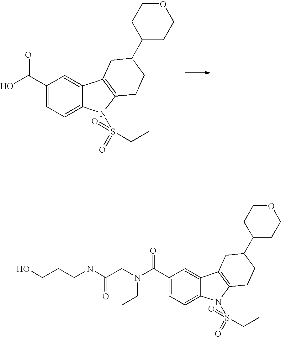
C1(C(O)=O)=CC=C2C(=C1)C1=C(N2S(=O)(=O)CC)CCC(C2CCOCC2)C1.C1(C(N(CC(NCCCO)=O)CC)=O)=CC=C2C(=C1)C1=C(N2S(=O)(=O)CC)CCC(C2CCOCC2)C1
